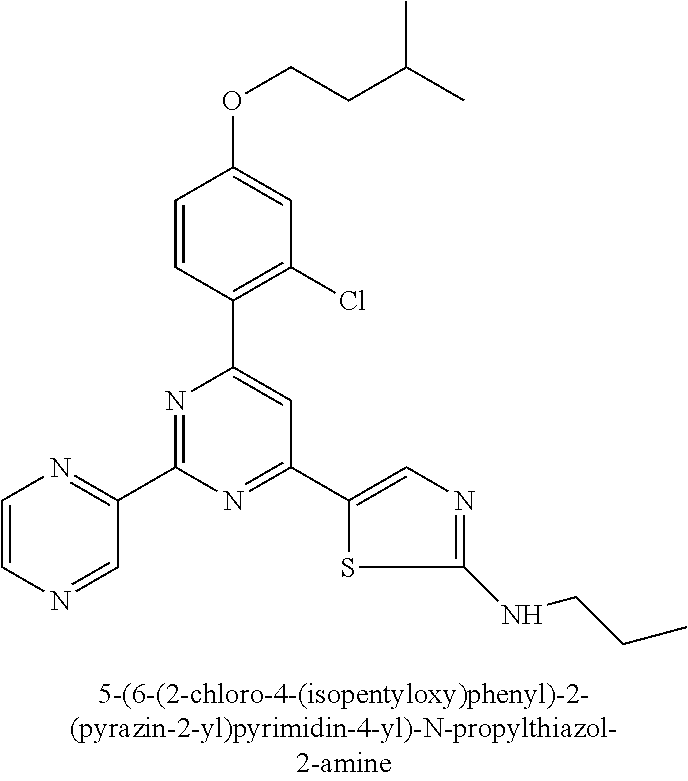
C1=CC(C2=CC(C3=CN=C(NCCC)S3)=NC(C3=NC=CN=C3)=N2)=C(Cl)C=C1OCCC(C)C
